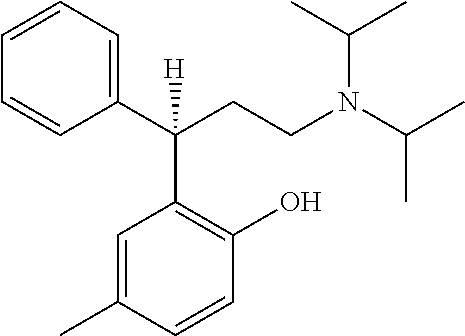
CC(C)N(CCC(C1=CC=CC=C1)(C1=C(O)C=CC(C)=C1)[H])C(C)C
